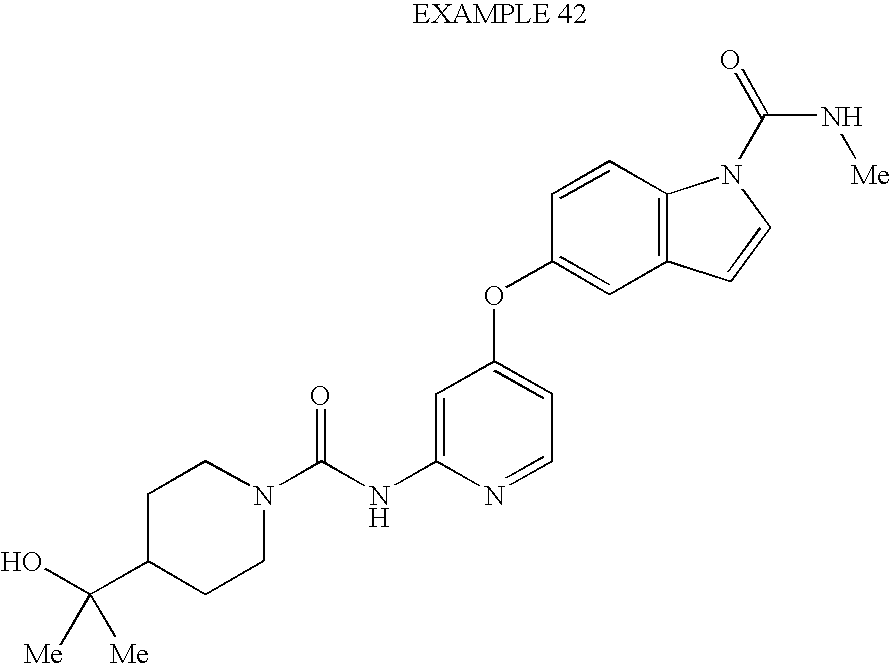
C1=C(NC(N2CCC(C(O)([Me])[Me])CC2)=O)N=CC=C1OC1=CC2=C(C=C1)N(C(=O)N[Me])C=C2
